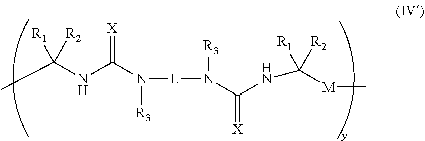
N(C(N([R3])[L]N([R3])C(NC([M]C)([R1])[R2])=[X])=[X])C(C)([R1])[R2]
